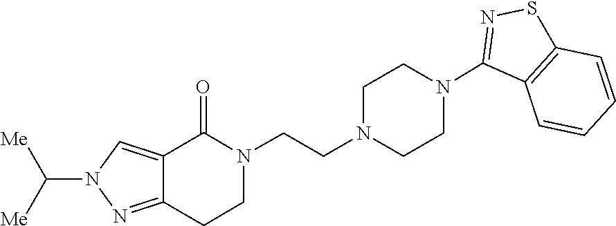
N1(CCN2CCN(C3=NSC4=C3C=CC=C4)CC2)C(=O)C2=CN(C([Me])[Me])N=C2CC1
